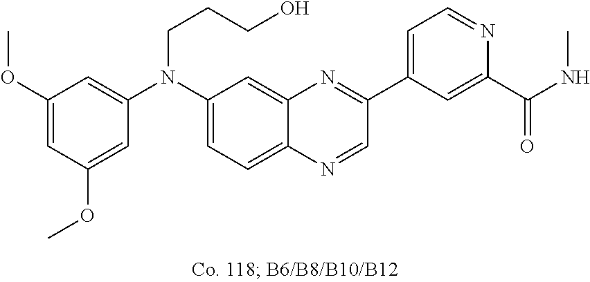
C1(OC)=CC(OC)=CC(N(C2=CC=C3C(=C2)N=C(C2=CC=NC(C(NC)=O)=C2)C=N3)CCCO)=C1
